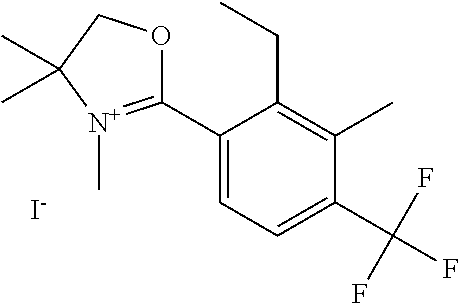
C1(C2=[N+](C)C(C)(C)CO2)=CC=C(C(F)(F)F)C(C)=C1CC.[I-]
